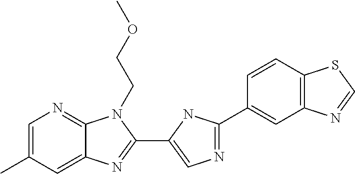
C1=C(C)C=C2C(=N1)N(CCOC)C(C1=CN=C(C3=CC4=C(C=C3)SC=N4)N1)=N2
